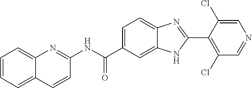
C1=CC=C2C(=C1)N=C(NC(C1=CC=C3C(=C1)NC(C1=C(Cl)C=NC=C1Cl)=N3)=O)C=C2
